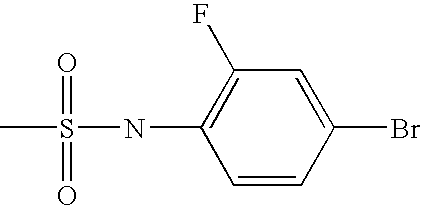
C1=CC(Br)=CC(F)=C1NS(C)(=O)=O
